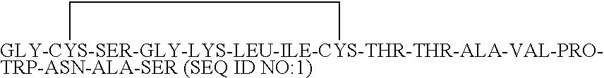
[GLY-CYS-SER-GLY-LYS-LEU-ILE-CYS-THR-THR-ALA-VAL-PRO-TRP-ASN-ALA-SER (SEQ ID NO:1)]1CC1
